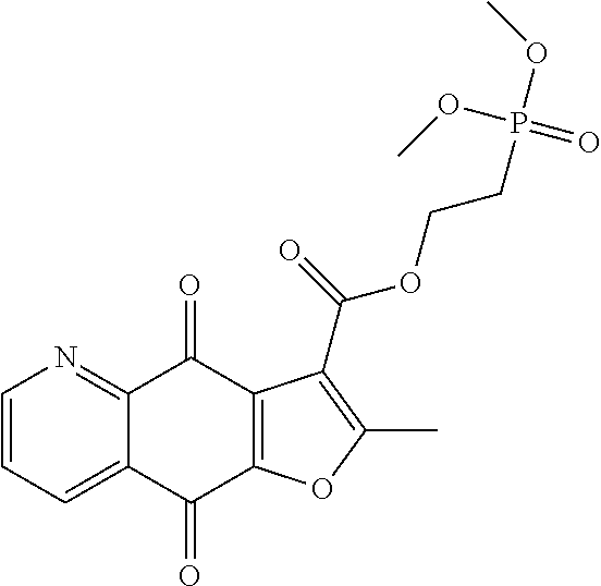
C1=CC=C2C(=N1)C(=O)C1=C(C2=O)OC(C)=C1C(=O)OCCP(OC)(=O)OC
